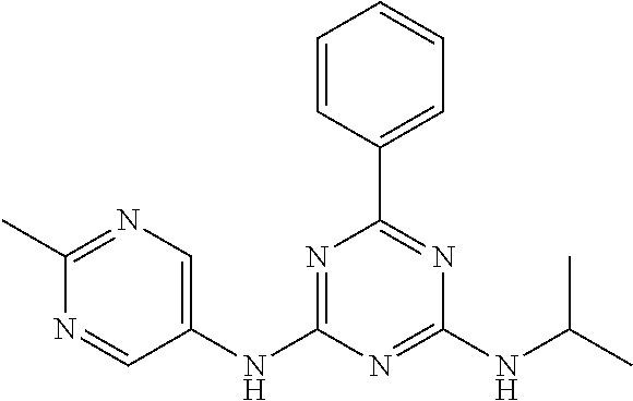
N1=C(NC2=CN=C(C)N=C2)N=C(NC(C)C)N=C1C1=CC=CC=C1
